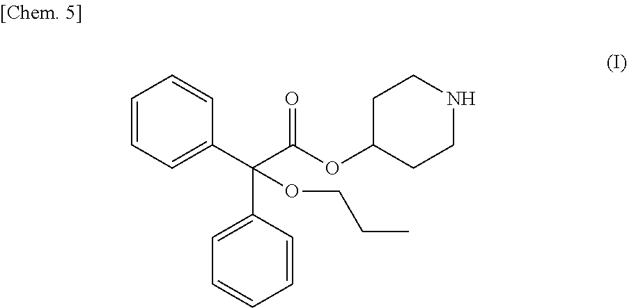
C1=CC=C(C(C(OC2CCNCC2)=O)(C2=CC=CC=C2)OCCC)C=C1
